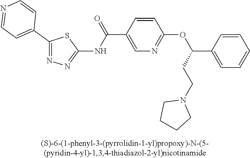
C1(C2=CC=NC=C2)=NN=C(NC(C2=CN=C(OC(C3=CC=CC=C3)CCN3CCCC3)C=C2)=O)S1
